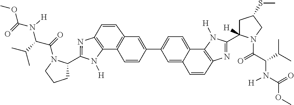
C12=C(N=C(C3CCCN3C(=O)C(C(C)C)N(C(=O)OC)[H])N1[H])C=CC1=C2C=CC(C2=CC=C3C4=C(N=C(C5([H])CC(SC)CN5C(=O)C(C(C)C)N([H])C(=O)OC)N4[H])C=CC3=C2)=C1
